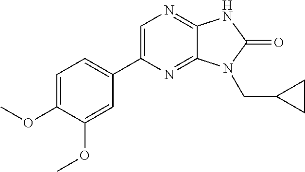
C1=C(OC)C(OC)=CC(C2=CN=C3C(=N2)N(CC2CC2)C(=O)N3)=C1
